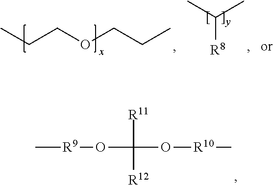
CCCOCCC.CC(C)[R8].C[R9]OC([R11])([R12])O[R10]C
